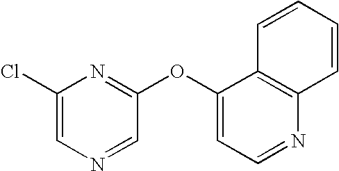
C1(Cl)=CN=CC(OC2=CC=NC3=C2C=CC=C3)=N1
